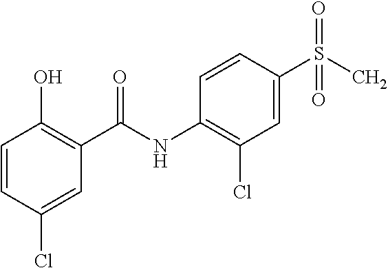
C1=CC(Cl)=CC(C(NC2=C(Cl)C=C(S(C)(=O)=O)C=C2)=O)=C1O
